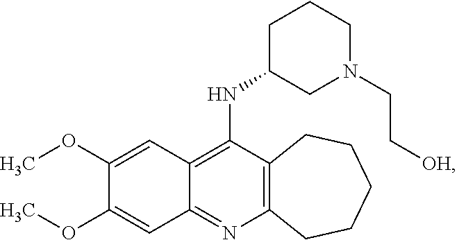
C12=C(N=C3C(=C1NC1CN(CC[OH])CCC1)C=C(OC)C(OC)=C3)CCCCC2
